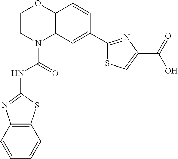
C1CN(C(=O)NC2=NC3=C(S2)C=CC=C3)C2=C(O1)C=CC(C1=NC(C(=O)O)=CS1)=C2
